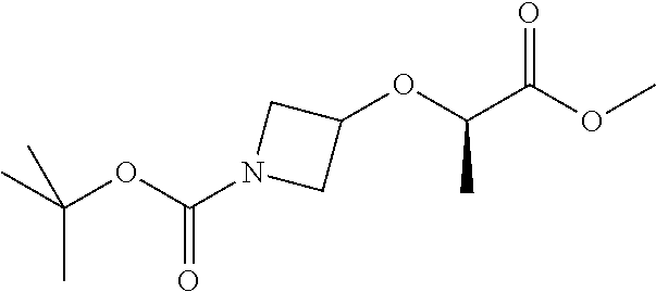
C1(OC(C(OC)=O)C)CN(C(OC(C)(C)C)=O)C1
